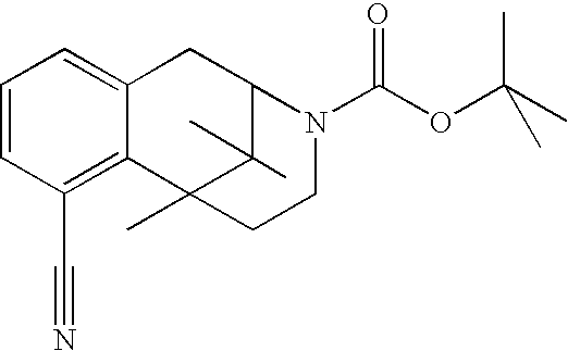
C1=CC(C#N)=C2C(=C1)CC1C(C)(C)C2(C)CCN1C(OC(C)(C)C)=O
